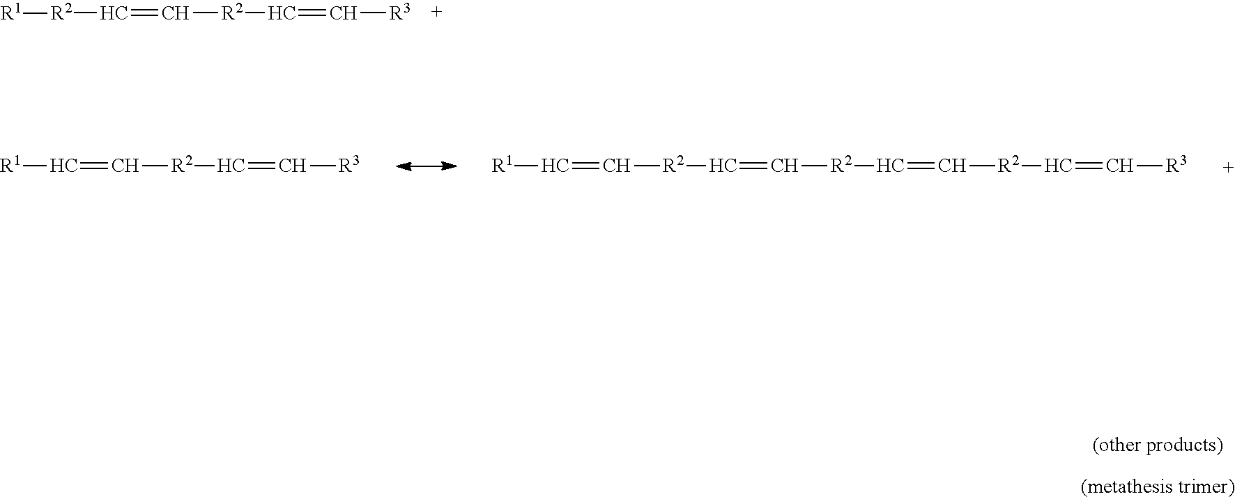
[R1]C=C[R2]C=C[R3].[R1]C=C[R2]C=C[R2]C=C[R2]C=C[R3].[R2](C=C[R2]C=C[R3])[R1]
